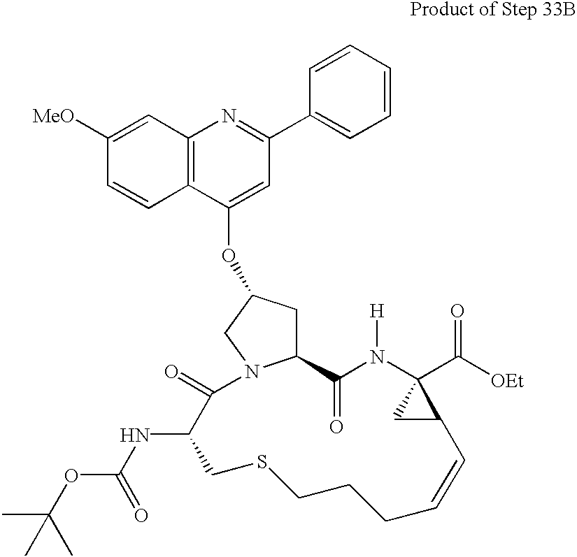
C12CC(OC3=CC(C4=CC=CC=C4)=NC4=C3C=CC([MeO])=C4)CN1C(=O)C(NC(=O)OC(C)(C)C)CSCCCC=CC1C(C([OEt])=O)(N([H])C2=O)C1
